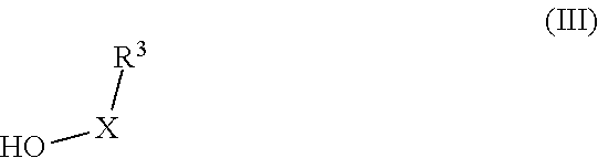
[R3][X]O
